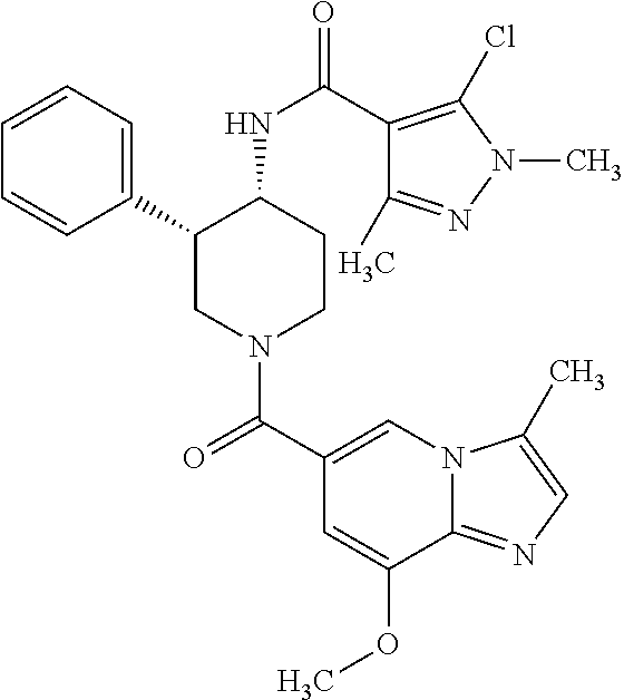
C1(C2CN(C(C3=CN4C(=NC=C4C)C(OC)=C3)=O)CCC2NC(=O)C2=C(Cl)N(C)N=C2C)=CC=CC=C1
